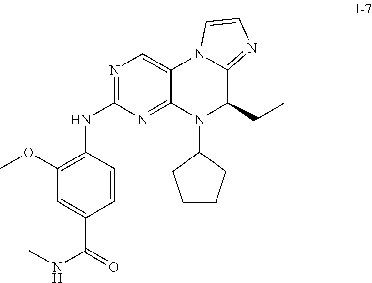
C1(NC2=NC=C3C(=N2)N(C2CCCC2)C(CC)C2=NC=CN32)=C(OC)C=C(C(NC)=O)C=C1
